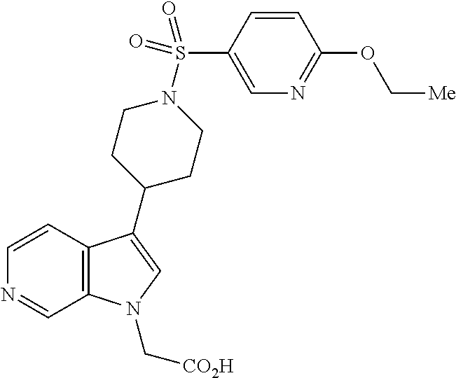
C12=C(C=CN=C1)C(C1CCN(S(C3=CN=C(OC[Me])C=C3)(=O)=O)CC1)=CN2C[CO2H]
